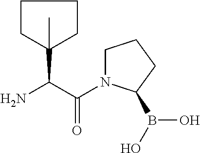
C(C(N)C1(C)CCCC1)(=O)N1CCCC1B(O)O
